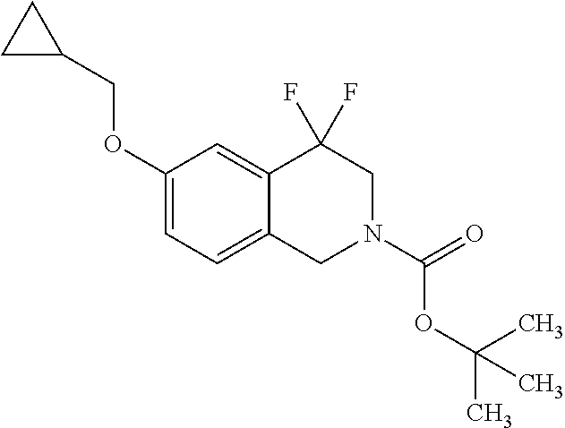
C1(OCC2CC2)=CC=C2C(=C1)C(F)(F)CN(C(OC(C)(C)C)=O)C2
